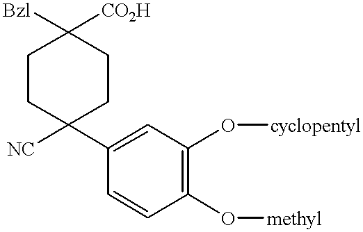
C1CC([NC])(C2=CC(O[cyclopentyl])=C(O[methyl])C=C2)CCC1([Bzl])[CO2H]
